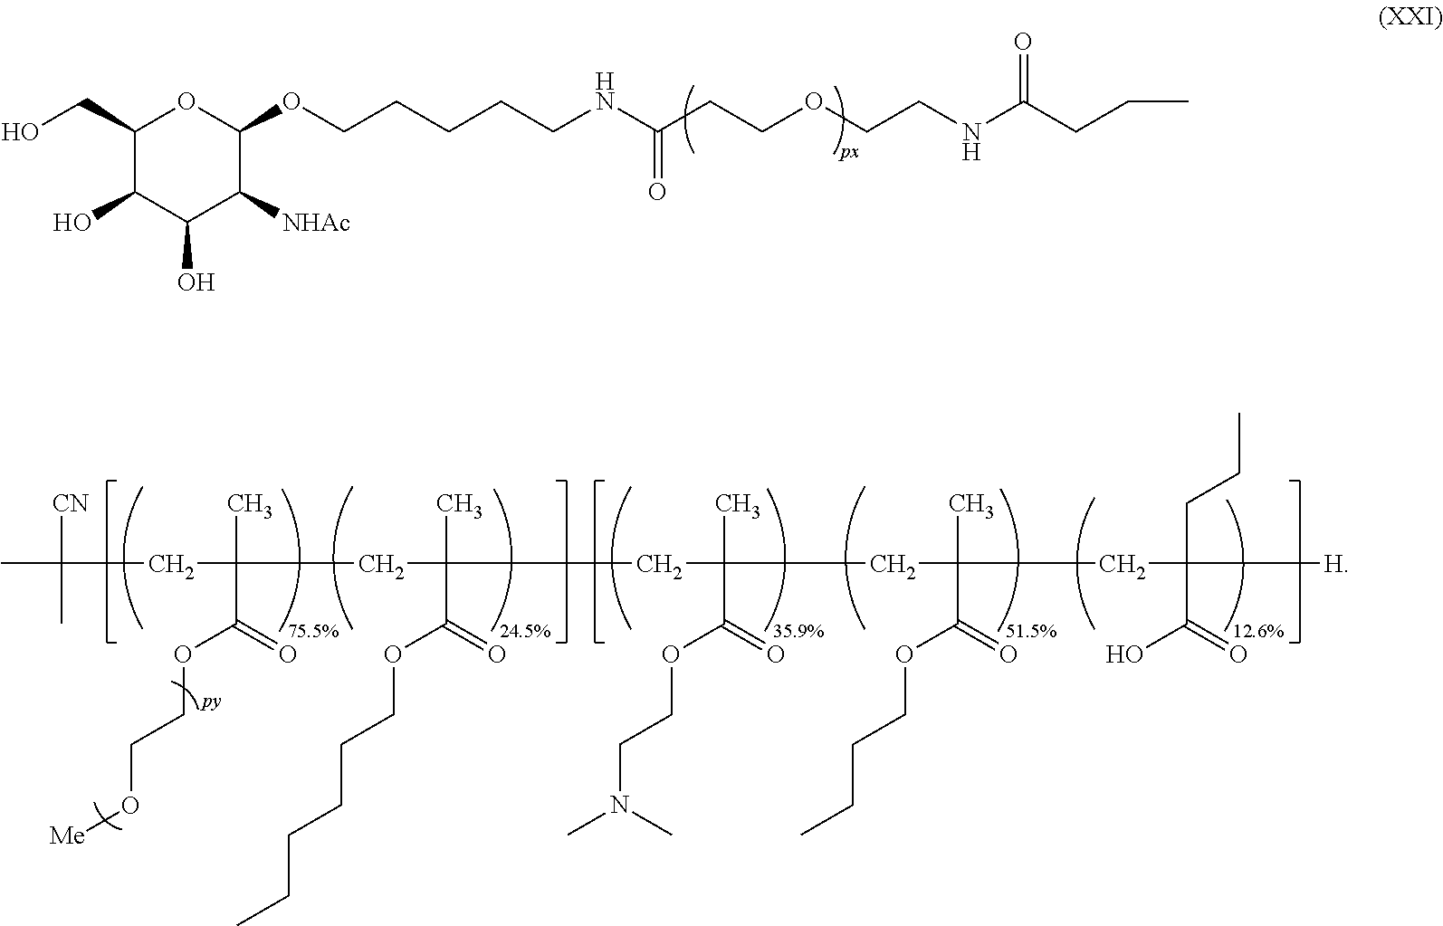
C1(CO)C(O)C(O)C([NHAc])C(OCCCCCNC(CCOCCNC(CCC)=O)=O)O1.C(CC(C)(C(=O)OCCO[Me])CC(C)(C(OCCCCCC)=O)CC(C)(C(OCCN(C)C)=O)CC(C)(C(OCCCC)=O)CC(CCC)(C(O)=O)[H])([CN])(C)C
